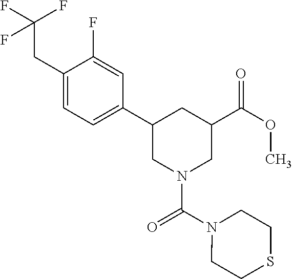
C1(CC(F)(F)F)=CC=C(C2CN(C(=O)N3CCSCC3)CC(C(=O)OC)C2)C=C1F
